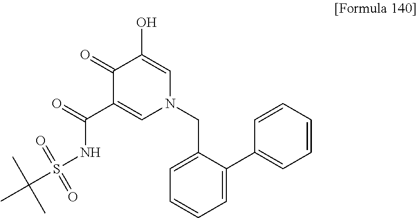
C1(=O)C(C(=O)NS(=O)(=O)C(C)(C)C)=CN(CC2=CC=CC=C2C2=CC=CC=C2)C=C1O
